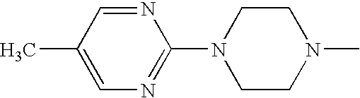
N1=CC(C)=CN=C1N1CCN(C)CC1
